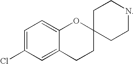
C1=C(Cl)C=C2C(=C1)OC1(CC2)CCNCC1
